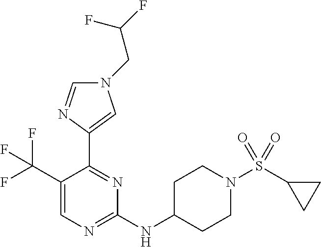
C1(C(F)(F)F)=CN=C(NC2CCN(S(=O)(C3CC3)=O)CC2)N=C1C1=CN(CC(F)F)C=N1
